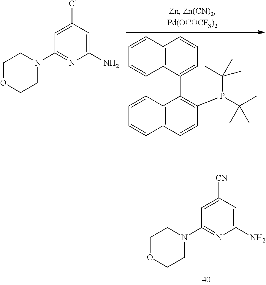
C1=CC2=C(C=C1)C(C1=C(P(C(C)(C)C)C(C)(C)C)C=CC3=C1C=CC=C3)=CC=C2.C1=C(Cl)C=C(N)N=C1N1CCOCC1.C1=C([CN])C=C(N)N=C1N1CCOCC1
